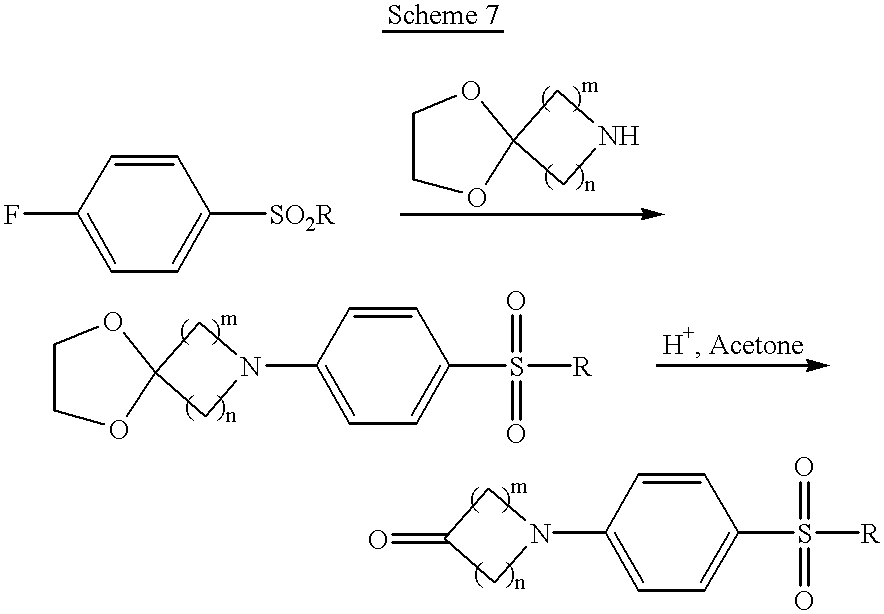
C1(F)=CC=C([SO2R])C=C1.C1OC2(OC1)CNC2.C1(=O)CN(C2=CC=C(S([R])(=O)=O)C=C2)C1.C1OC2(OC1)CN(C1=CC=C(S([R])(=O)=O)C=C1)C2
